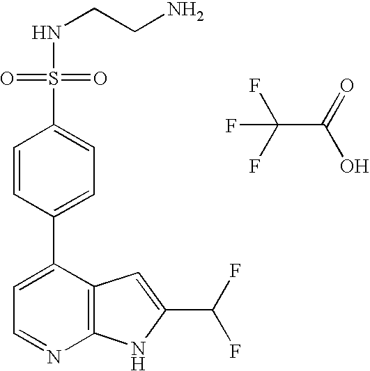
C1=C(C2=CC=C(S(=O)(NCCN)=O)C=C2)C2=C(N=C1)NC(C(F)F)=C2.C(C(=O)O)(F)(F)F
